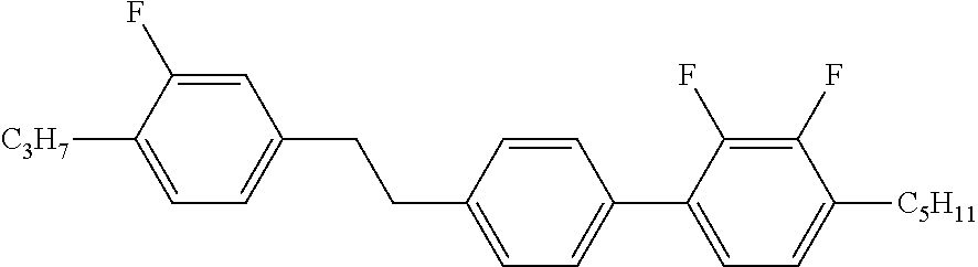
C1=C(F)C([C3H7])=CC=C1CCC1=CC=C(C2=CC=C([C5H11])C(F)=C2F)C=C1
